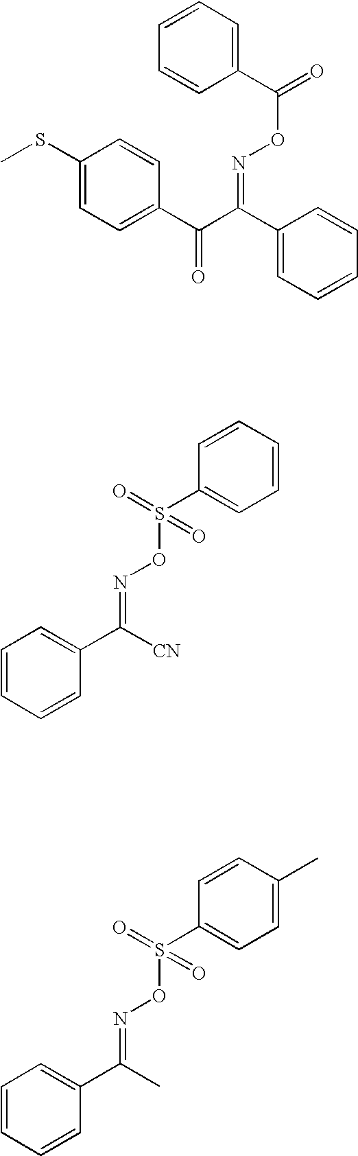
CSC1=CC=C(C(C(=NOC(C2=CC=CC=C2)=O)C2=CC=CC=C2)=O)C=C1.C1=CC=CC(C([CN])=NOS(=O)(=O)C2=CC=CC=C2)=C1.C1=CC=CC(C(C)=NOS(=O)(=O)C2=CC=C(C)C=C2)=C1
